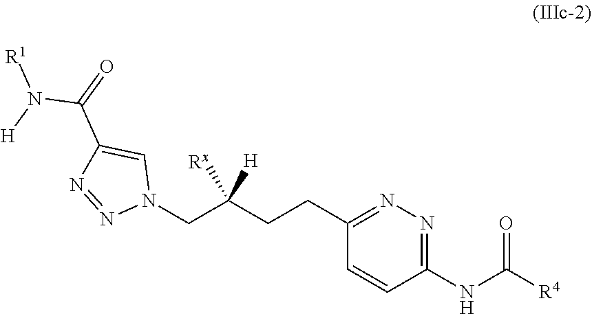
C1(NC([R4])=O)=NN=C(CCC(CN2C=C(C(N([R1])[H])=O)N=N2)([Rx])[H])C=C1
